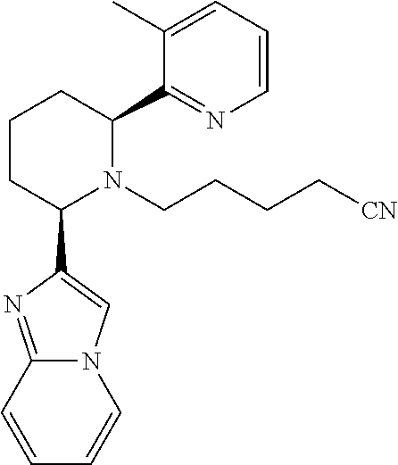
C1CC(C2=CN3C(=N2)C=CC=C3)N(CCCC[CN])C(C2=NC=CC=C2C)C1
